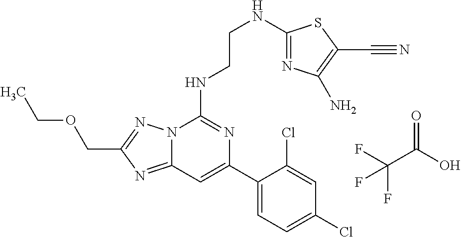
C12=NC(COCC)=NN1C(NCCNC1=NC(N)=C(C#N)S1)=NC(C1=CC=C(Cl)C=C1Cl)=C2.C(C(O)=O)(F)(F)F
